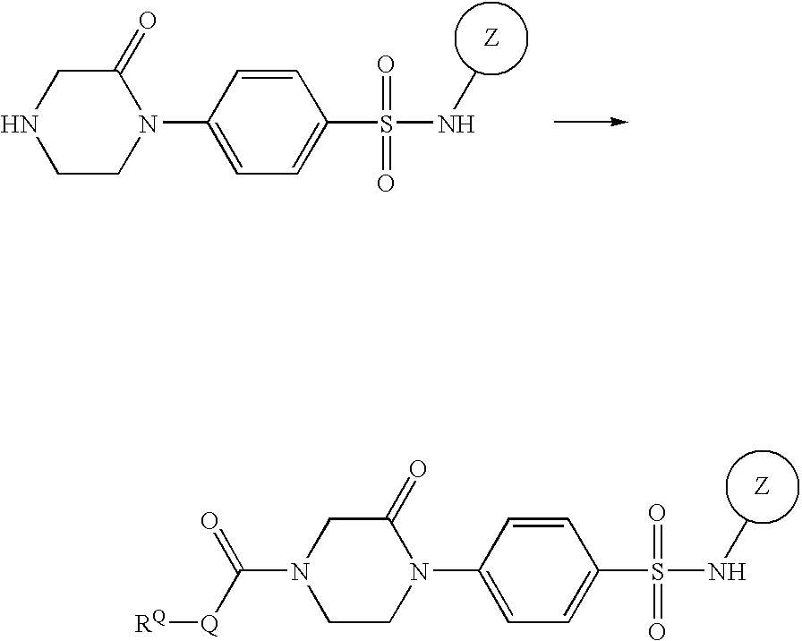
N1(C([Q][RQ])=O)CCN(C2=CC=C(S(NC)(=O)=O)C=C2)C(=O)C1.N1CCN(C2=CC=C(S(NC)(=O)=O)C=C2)C(=O)C1
